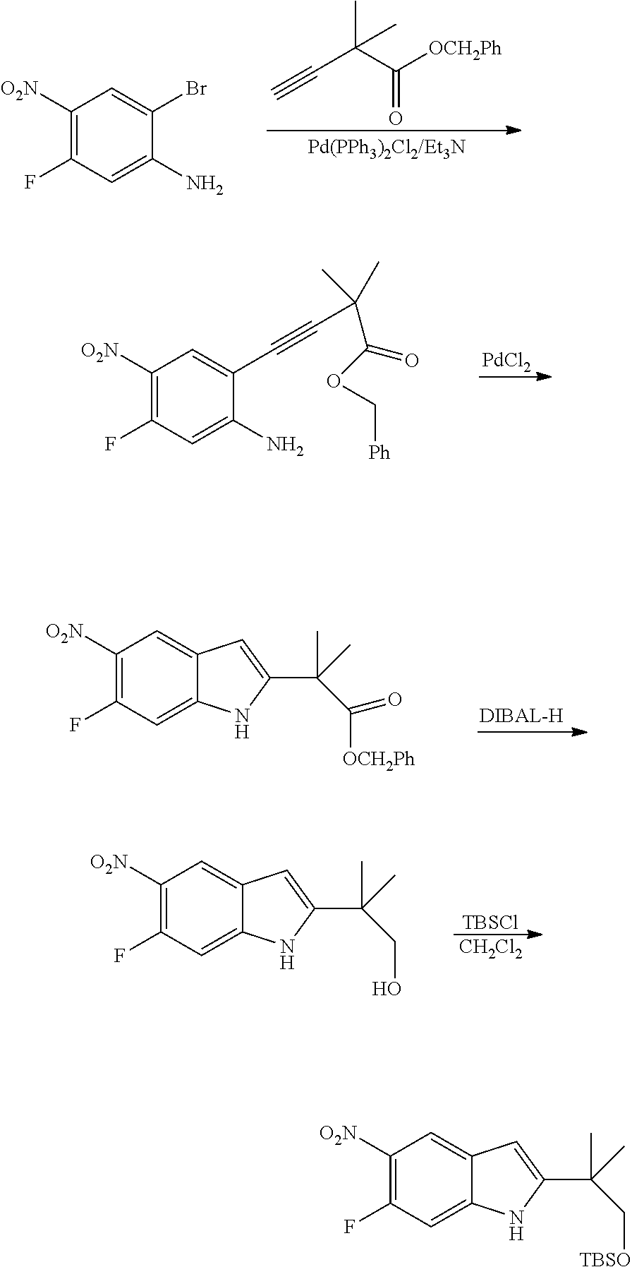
C1([O2N])=C(F)C=C(N)C(Br)=C1.C#CC(C)(C([OCH2Ph])=O)C.C1([O2N])=C(F)C=C2C(=C1)C=C(C(C)(C)C([OCH2Ph])=O)N2.C1([O2N])=C(F)C=C(N)C(C#CC(C)(C)C(OC[Ph])=O)=C1.[PdCl2].C1([O2N])=C(F)C=C2C(=C1)C=C(C(C)(C)CO)N2.[TBSCl].[CH2Cl2].C1([O2N])=C(F)C=C2C(=C1)C=C(C(C)(C)C[TBSO])N2
